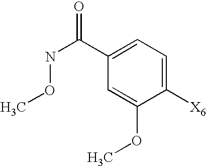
CONC(=O)C1=CC=C([X6])C(OC)=C1
